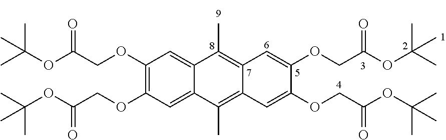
C1(OCC(OC(C)(C)C)=O)=C(OCC(OC(C)(C)C)=O)C=C2C(=C1)C(C)=C1C(=C2C)C=C(OCC(OC(C)(C)C)=O)C(OCC(OC(C)(C)C)=O)=C1
